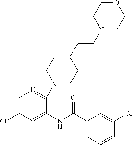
N1(CCC2CCN(C3=NC=C(Cl)C=C3NC(C3=CC=CC(Cl)=C3)=O)CC2)CCOCC1
